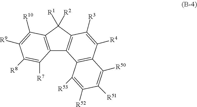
C12=C(C([R1])([R2])C3=C1C1=C(C([R4])=C3[R3])C([R50])=C([R51])C([R52])=C1[R53])C([R10])=C([R9])C([R8])=C2[R7]
